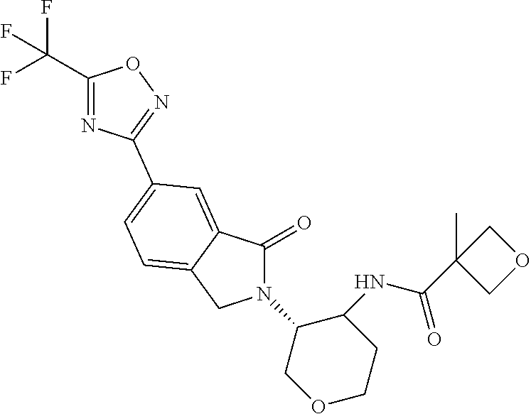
C1(=O)N(C2COCCC2NC(=O)C2(C)COC2)CC2=CC=C(C3=NOC(C(F)(F)F)=N3)C=C12
